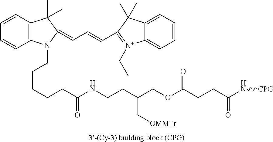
C1=CC2=C(C=C1)N(CCCCCC(NCCC(COC(CCC(N[CPG])=O)=O)C[OMMTr])=O)C(=CC=CC1=[N+](CC)C3=CC=CC=C3C1(C)C)C2(C)C
